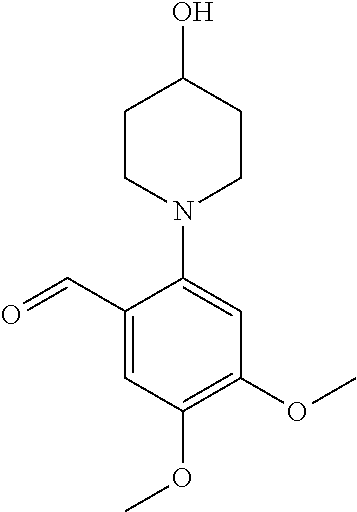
C1(C=O)=CC(OC)=C(OC)C=C1N1CCC(O)CC1
